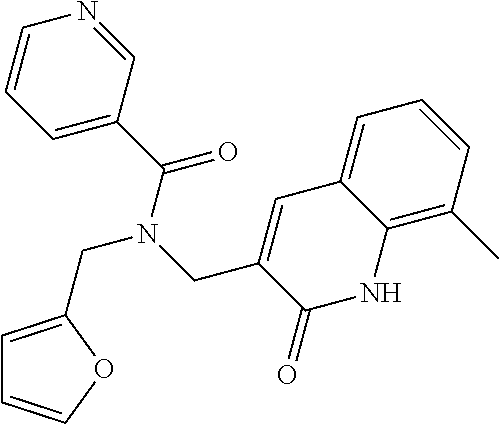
C1=C(CN(CC2=CC3=CC=CC(C)=C3NC2=O)C(=O)C2=CC=CN=C2)OC=C1
